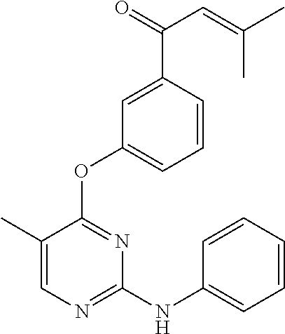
C1(C)=CN=C(NC2=CC=CC=C2)N=C1OC1=CC=CC(C(C=C(C)C)=O)=C1
